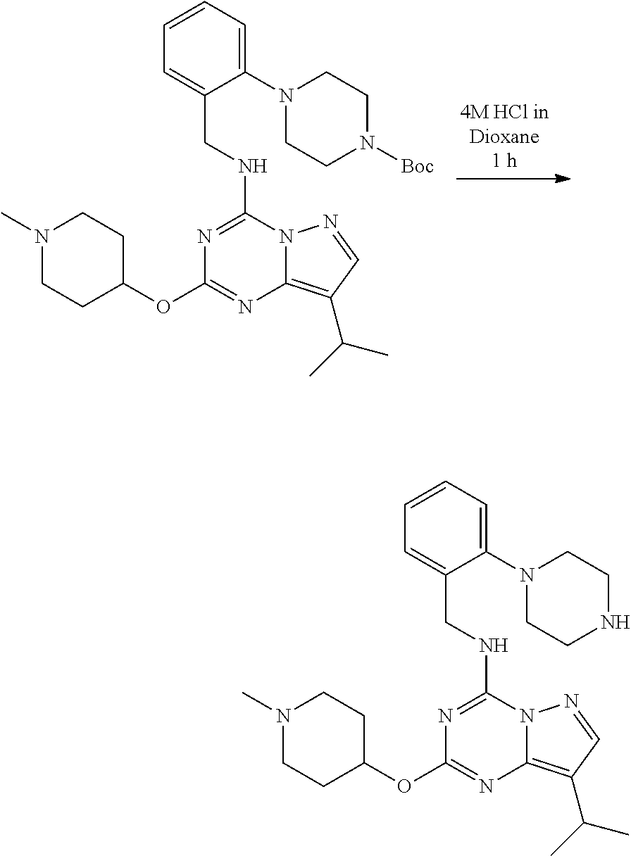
N1(C)CCC(OC2=NC3=C(C(C)C)C=NN3C(NCC3=CC=CC=C3N3CCNCC3)=N2)CC1.N1(C)CCC(OC2=NC3=C(C(C)C)C=NN3C(NCC3=CC=CC=C3N3CCN([Boc])CC3)=N2)CC1
